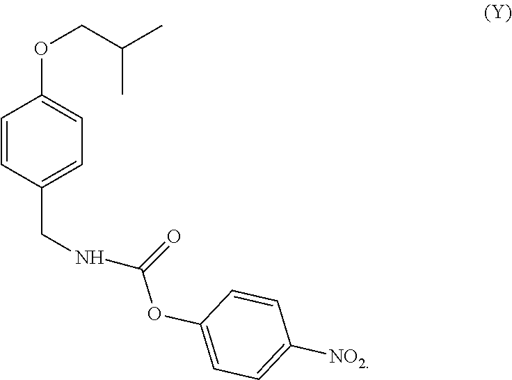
C1=CC(CNC(=O)OC2=CC=C([NO2])C=C2)=CC=C1OCC(C)C
